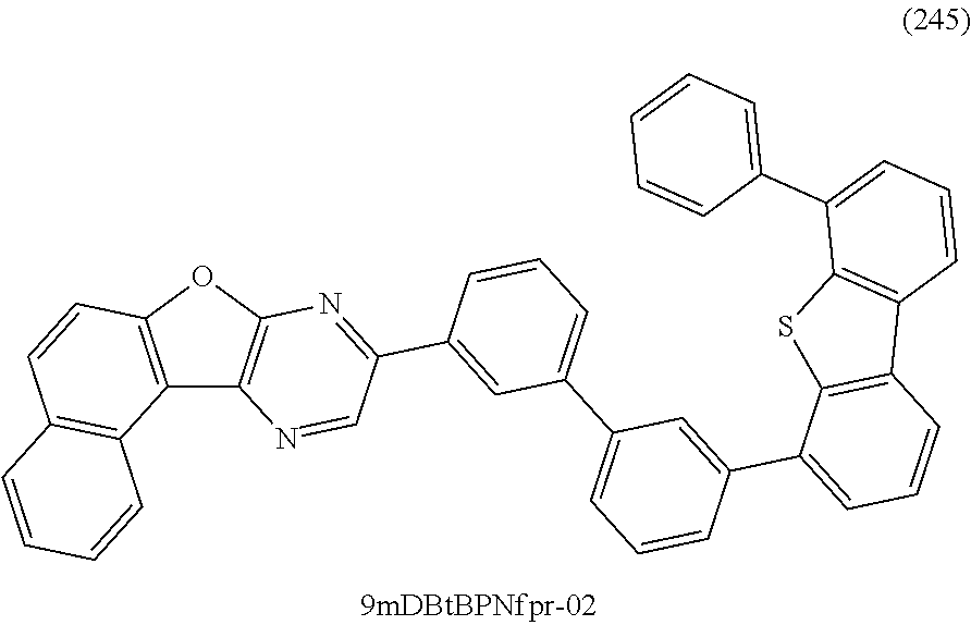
C12=C(OC3=C1N=CC(C1=CC(C4=CC=CC(C5=CC=CC6=C5SC5=C6C=CC=C5C5=CC=CC=C5)=C4)=CC=C1)=N3)C=CC1=C2C=CC=C1
